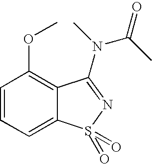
C1=CC=C2C(=C1OC)C(N(C)C(C)=O)=NS2(=O)=O
